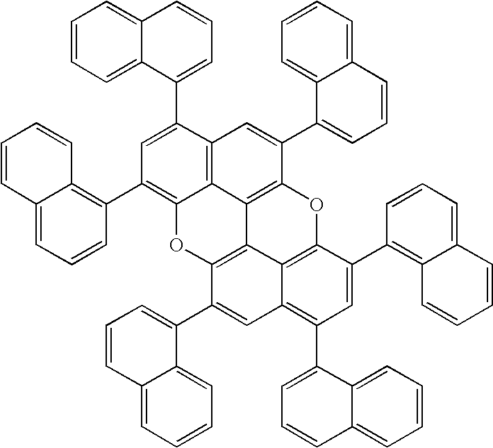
C1=C(C2=CC=CC3=CC=CC=C23)C2=C3C(=C1C1=C4C(=CC=C1)C=CC=C4)OC1=C4C3=C(C(C3=CC=CC5=CC=CC=C35)=C2)OC2=C4C(=C(C3=CC=CC4=CC=CC=C34)C=C2C2=C3C(=CC=C2)C=CC=C3)C=C1C1=CC=CC2=CC=CC=C12
